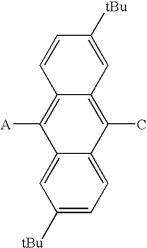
C1([tBu])=CC=C2C(=C1)C([A])=C1C(=C2C)C=C([tBu])C=C1
